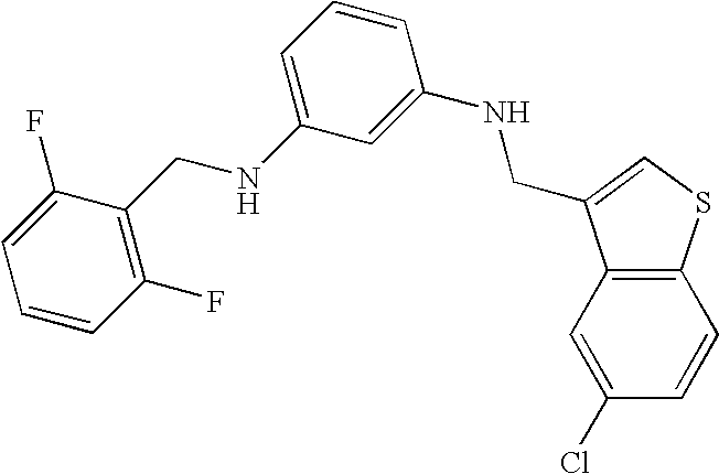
C1=CC(F)=C(CNC2=CC=CC(NCC3=CSC4=C3C=C(Cl)C=C4)=C2)C(F)=C1
